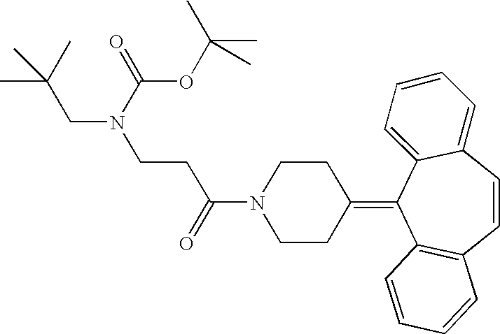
O=C(N1CCC(=C2C3=C(C=CC4=CC=CC=C24)C=CC=C3)CC1)CCN(CC(C)(C)C)C(=O)OC(C)(C)C
